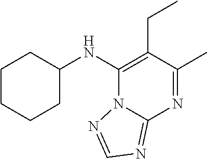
C1(NC2CCCCC2)=C(CC)C(C)=NC2=NC=NN12
